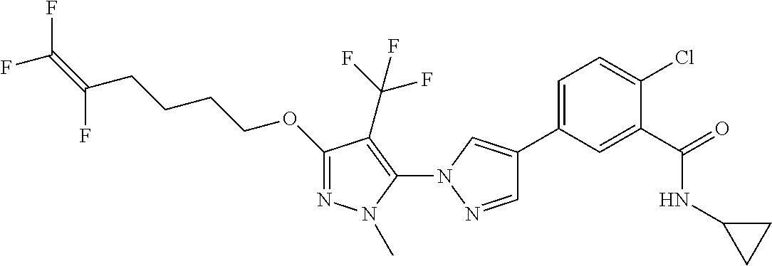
C1(OCCCCC(=C(F)F)F)=NN(C)C(N2N=CC(C3=CC=C(Cl)C(C(=O)NC4CC4)=C3)=C2)=C1C(F)(F)F
